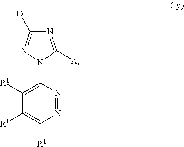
C1([D])=NN(C2=C([R1])C([R1])=C([R1])N=N2)C([A])=N1
